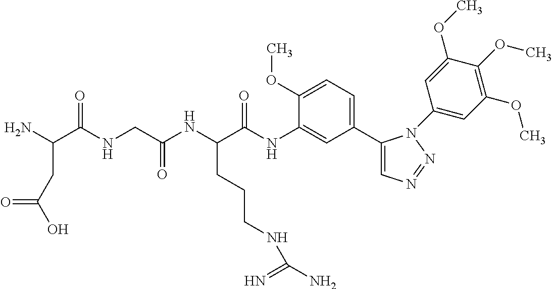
C1(C2=CC=C(OC)C(NC(C(NC(CNC(C(N)CC(O)=O)=O)=O)CCCNC(=N)N)=O)=C2)=CN=NN1C1=CC(OC)=C(OC)C(OC)=C1
